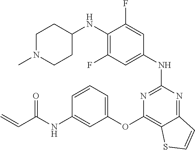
N(C1=C(F)C=C(NC2=NC(OC3=CC=CC(NC(C=C)=O)=C3)=C3C(=N2)C=CS3)C=C1F)C1CCN(C)CC1
